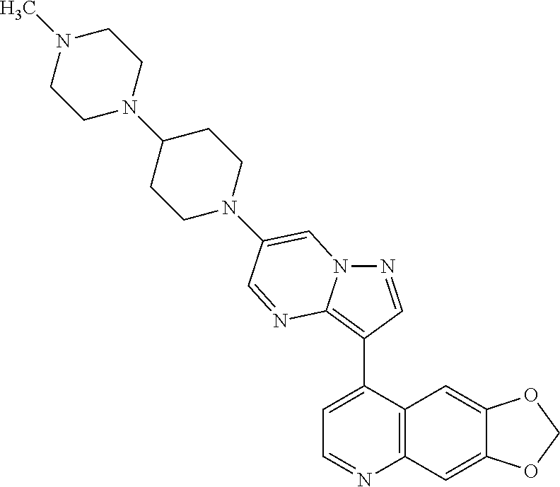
N1=CC(C2=CC=NC3=C2C=C2C(=C3)OCO2)=C2N1C=C(N1CCC(N3CCN(C)CC3)CC1)C=N2
